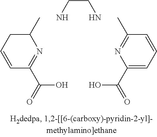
C1=CCC(C)N=C1C(=O)O.NCCN.CC1=NC(C(=O)O)=CC=C1
